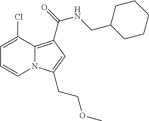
C1=C(Cl)C2=C(C(NCC3CCCCC3)=O)C=C(CCOC)N2C=C1
